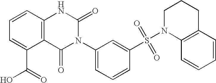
C12=C(C=CC=C1C(=O)O)NC(=O)N(C1=CC=CC(S(N3C4=C(CCC3)C=CC=C4)(=O)=O)=C1)C2=O
